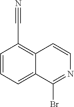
C1=CC=C2C(=C1C#N)C=CN=C2Br
